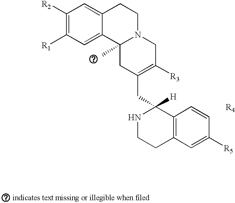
C1([R2])=C([R1])C=C2C(=C1)CCN1C2(C)CC(CC2([H])NCCC3=C2C=CC([R5])=C3)=C([R3])C1
